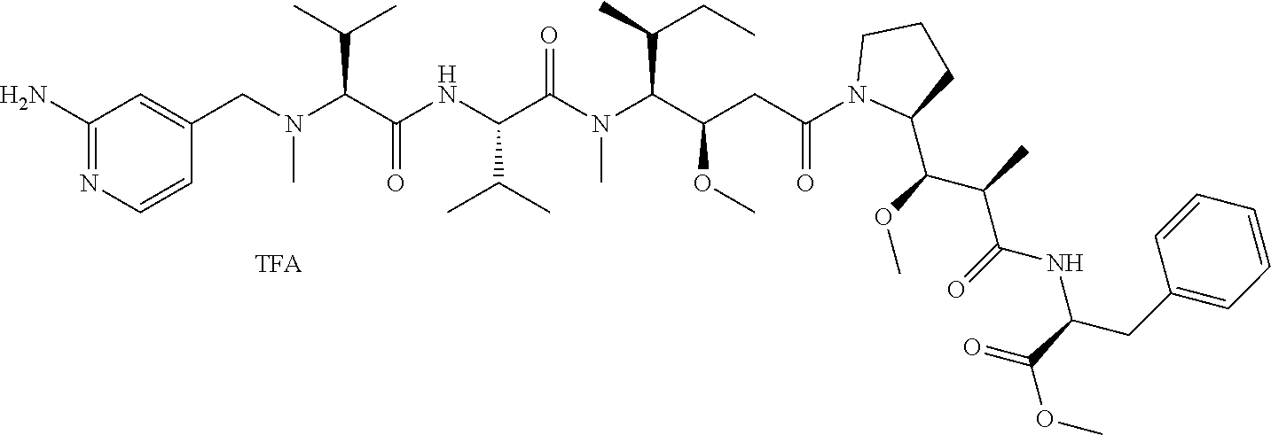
C1=C(CN(C(C(NC(C(N(C(C(CC(N2C(C(OC)C(C)C(=O)NC(C(=O)OC)CC3=CC=CC=C3)CCC2)=O)OC)C(C)CC)C)=O)C(C)C)=O)C(C)C)C)C=CN=C1N
